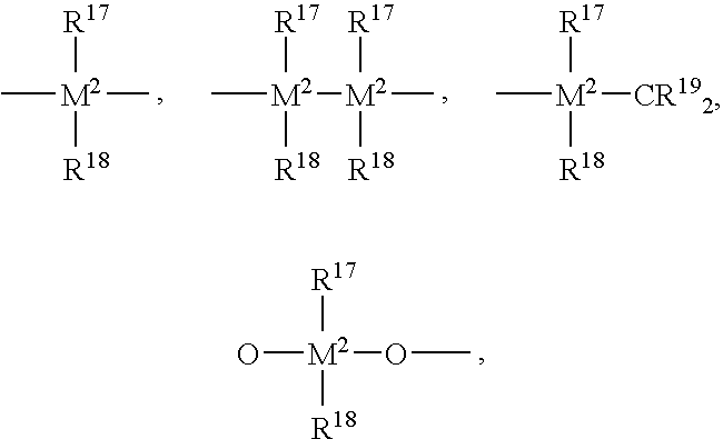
C[M2]([R17])([R18])C.C[M2]([R17])([R18])[M2]([R17])([R18])C.C[M2]([R17])([R18])[CR192].O[M2]([R17])([R18])OC
